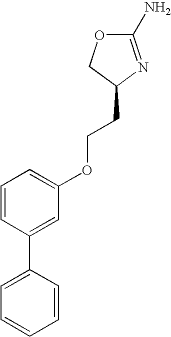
O1C(N)=NC(CCOC2=CC=CC(C3=CC=CC=C3)=C2)C1
